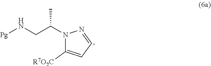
N1(C(C)CN[Pg])C([R7O2C])=CC=N1
